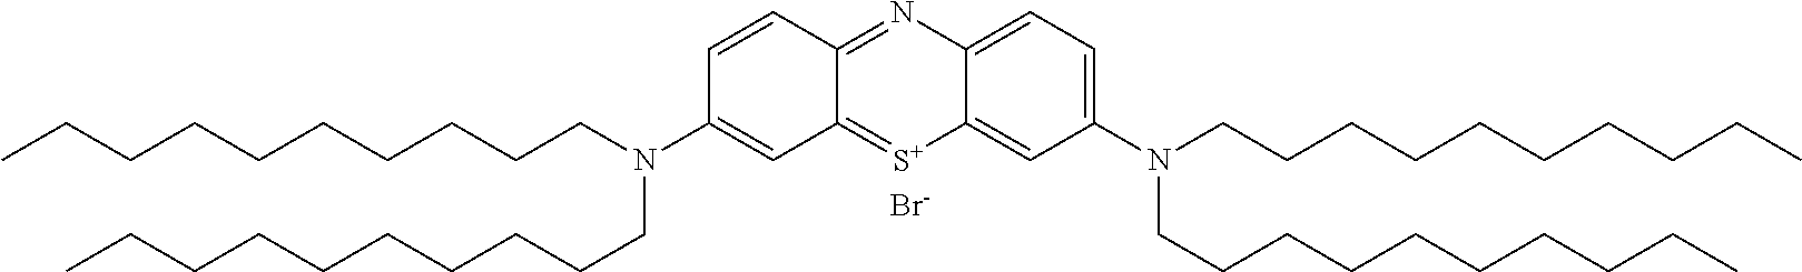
C1=C2C(=CC(N(CCCCCCCCCC)CCCCCCCCCC)=C1)[S+]=C1C(=N2)C=CC(N(CCCCCCCCCC)CCCCCCCCCC)=C1.[Br-]
